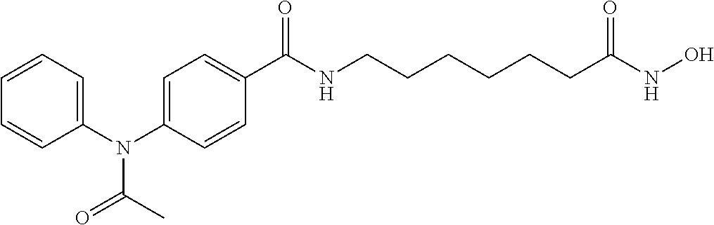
C1(N(C2=CC=C(C(NCCCCCCC(NO)=O)=O)C=C2)C(=O)C)=CC=CC=C1
